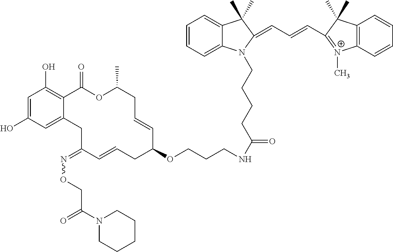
C1=C(O)C=C2C(=C1O)C(=O)OC(C)CC=CC(OCCCNC(CCCCN1C3=CC=CC=C3C(C)(C)C1=CC=CC1=[N+](C)C3=C(C=CC=C3)C1(C)C)=O)CC=CC(=NOCC(N1CCCCC1)=O)C2
